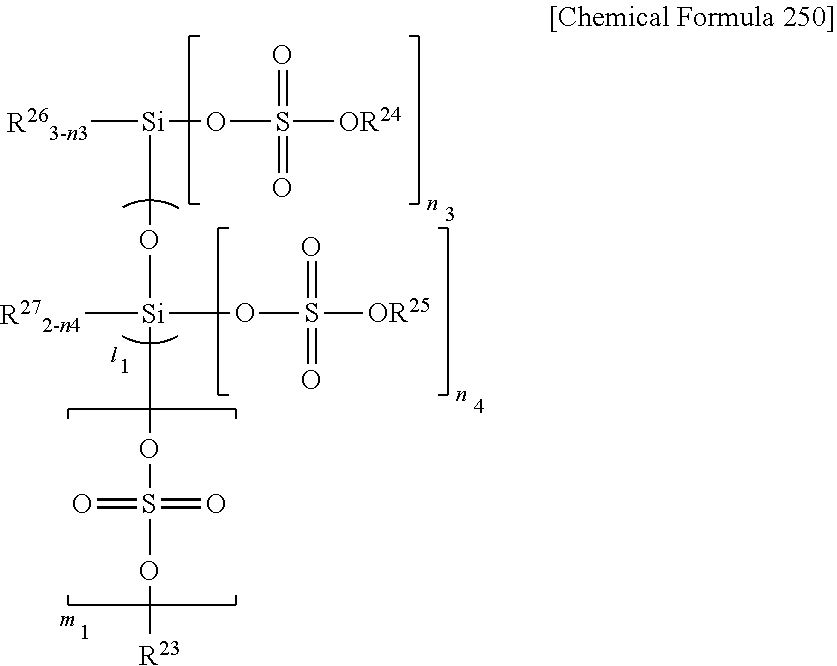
[Si](O[Si](OS(O[R23])(=O)=O)(OS([OR25])(=O)=O)[R272-n4])([R263-n3])OS([OR24])(=O)=O
